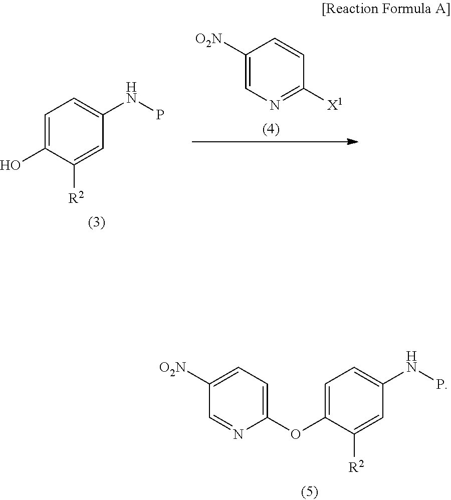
C1=C(O)C([R2])=CC(NP)=C1.C1([O2N])=CN=C([X1])C=C1.C1(OC2=CC=C(NP)C=C2[R2])=CC=C([O2N])C=N1
